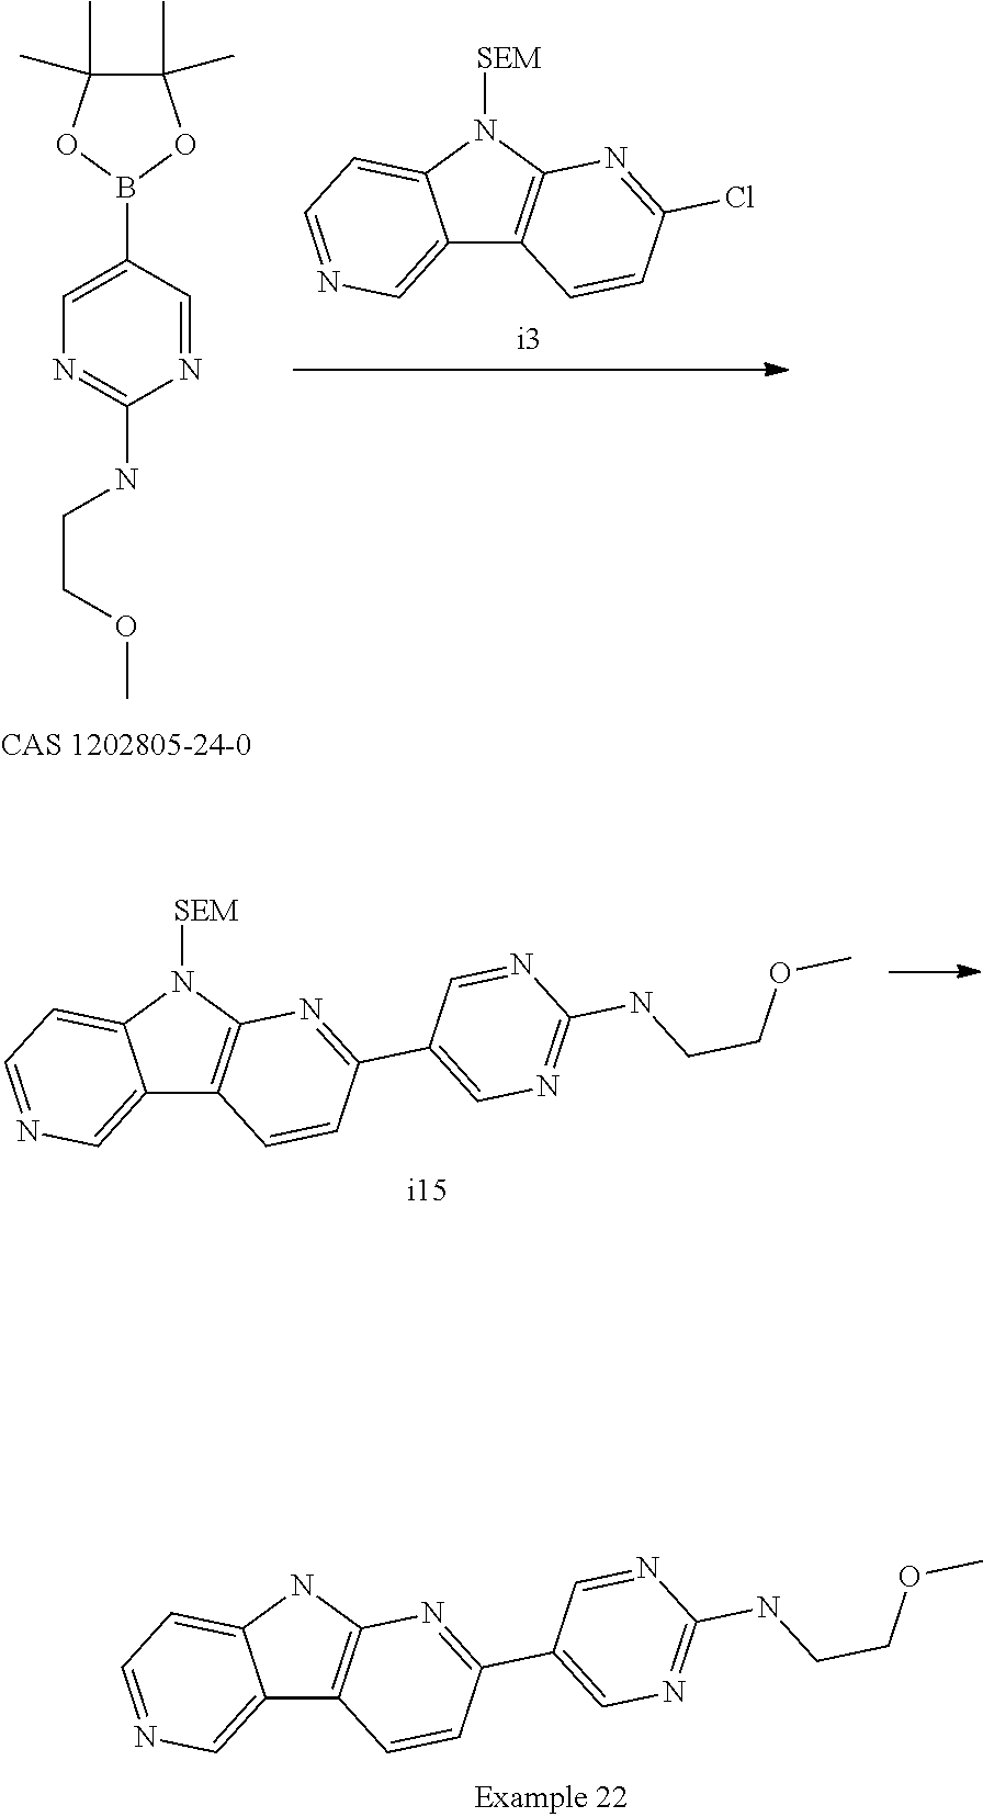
C1(B2OC(C)(C)C(C)(C)O2)=CN=C(NCCOC)N=C1.C12=CN=CC=C1N([SEM])C1=C2C=CC(Cl)=N1.C12=CN=CC=C1N([SEM])C1=C2C=CC(C2=CN=C(NCCOC)N=C2)=N1.C12=CN=CC=C1NC1=C2C=CC(C2=CN=C(NCCOC)N=C2)=N1
